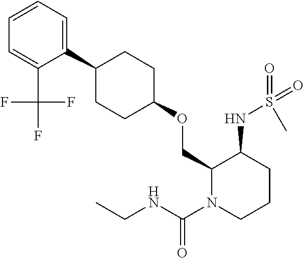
C1(COC2CCC(C3=CC=CC=C3C(F)(F)F)CC2)N(C(NCC)=O)CCCC1NS(C)(=O)=O
